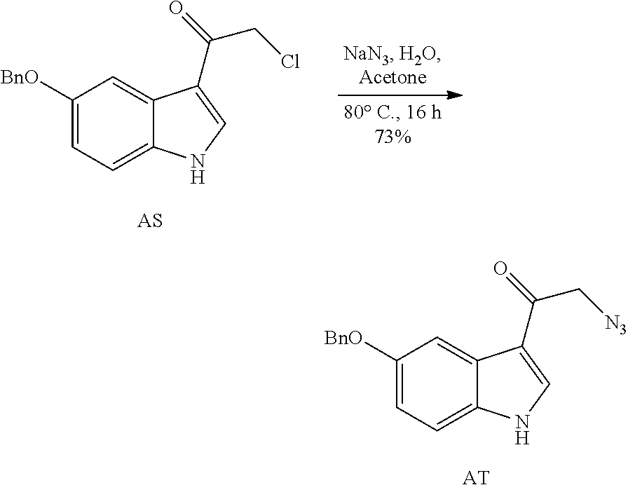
C1([BnO])=CC=C2C(=C1)C(C(=O)CCl)=CN2.[AS].C1([BnO])=CC=C2C(=C1)C(C(=O)C[N3])=CN2.[AT]
